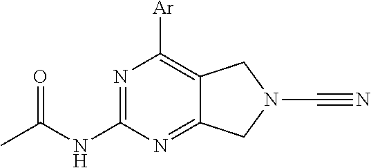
[Ar]C1=C2C(=NC(NC(C)=O)=N1)CN(C#N)C2
